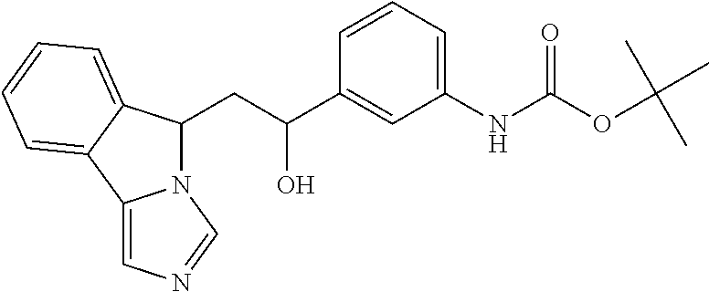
C(C(C1=CC(NC(OC(C)(C)C)=O)=CC=C1)O)C1N2C(=CN=C2)C2=CC=CC=C12
